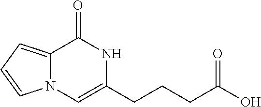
C12=CC=CN1C=C(CCCC(O)=O)NC2=O
